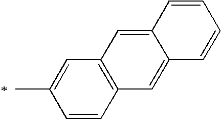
C1=CC2=C(C=C1C)C=C1C(=C2)C=CC=C1
